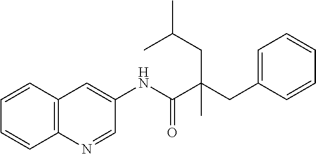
C12=C(N=CC(NC(C(CC3=CC=CC=C3)(CC(C)C)C)=O)=C1)C=CC=C2
